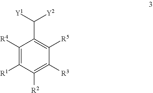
C1([R4])=C([R1])C([R2])=C([R3])C([R5])=C1C([Y1])[Y2]
